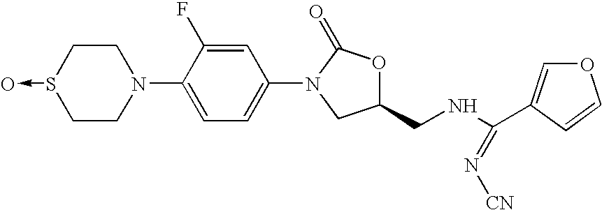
C1CS(->O)CCN1C1=CC=C(N2C(=O)OC(CNC(C3=COC=C3)=N[CN])C2)C=C1F
